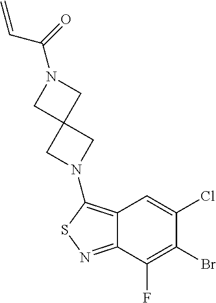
C12=C(N3CC4(C3)CN(C(=O)C=C)C4)SN=C1C(F)=C(Br)C(Cl)=C2
